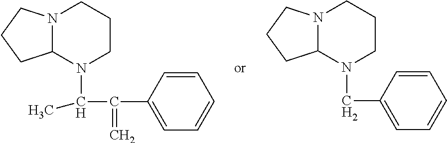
N12C(N(C(C(C3=CC=CC=C3)=C)C)CCC1)CCC2.N12C(N(CC3=CC=CC=C3)CCC1)CCC2
